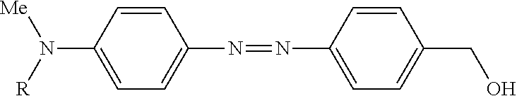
C1=CC(N([R])[Me])=CC=C1N=NC1=CC=C(CO)C=C1
